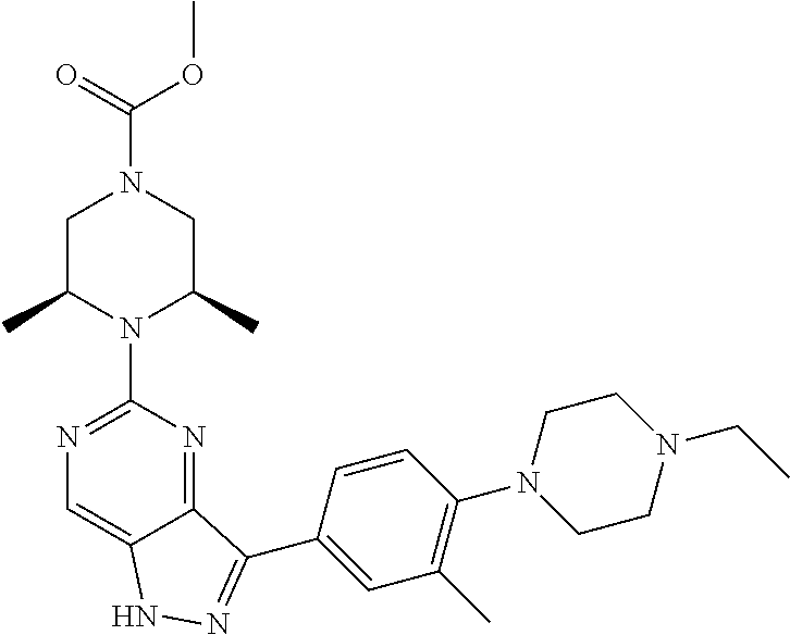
C(N1CC(C)N(C2=NC=C3C(=N2)C(C2=CC(C)=C(N4CCN(CC)CC4)C=C2)=NN3)C(C)C1)(=O)OC
